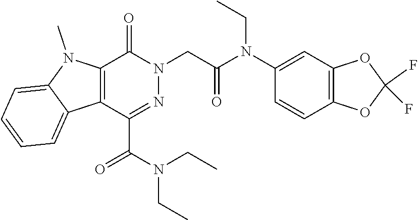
C12=C(C(C(N(CC)CC)=O)=NN(CC(=O)N(C3=CC4=C(C=C3)OC(F)(F)O4)CC)C1=O)C1=CC=CC=C1N2C
